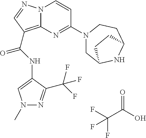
FC(C(O)=O)(F)F.N(C(=O)C1=C2N(N=C1)C=CC(N1CC3NC(CC1)CC3)=N2)C1=CN(C)N=C1C(F)(F)F
